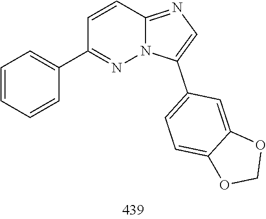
C1(C2=CC=C3C(=C2)OCO3)=CN=C2C=CC(C3=CC=CC=C3)=NN12
